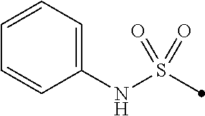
C1(NS(=O)(C)=O)=CC=CC=C1
